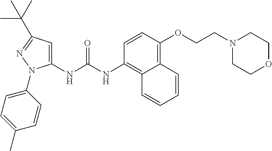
C1=C(NC(NC2=C3C(=C(OCCN4CCOCC4)C=C2)C=CC=C3)=O)N(C2=CC=C(C)C=C2)N=C1C(C)(C)C
